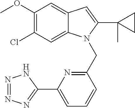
C1(OC)=C(Cl)C=C2C(=C1)C=C(C1(C)CC1)N2CC1=NC(C2=NN=NN2)=CC=C1
